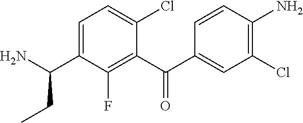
C1(C(C2=CC(Cl)=C(N)C=C2)=O)=C(F)C(C(N)CC)=CC=C1Cl
